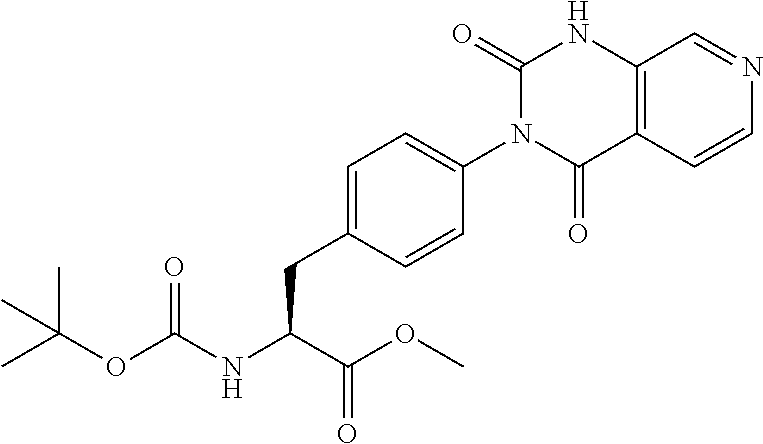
C12=C(C=CN=C1)C(=O)N(C1=CC=C(CC(C(=O)OC)NC(=O)OC(C)(C)C)C=C1)C(=O)N2
